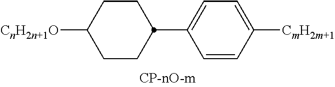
[CnH2n+1O]C1CCC(C2=CC=C([CmH2m+1])C=C2)CC1
